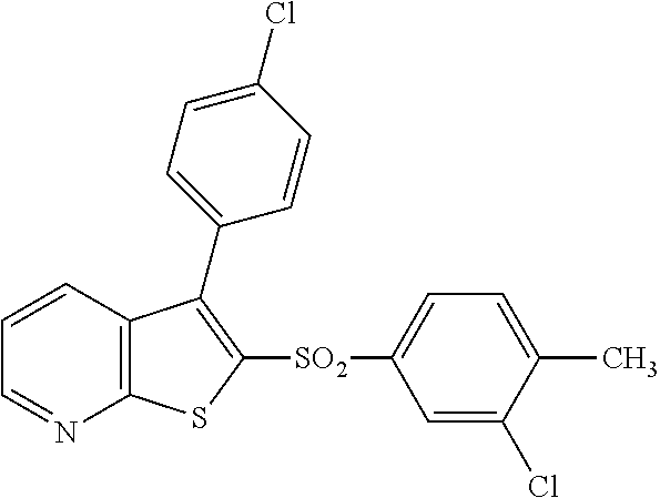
C1=CC2=C(N=C1)SC([SO2]C1=CC=C(C)C(Cl)=C1)=C2C1=CC=C(Cl)C=C1
